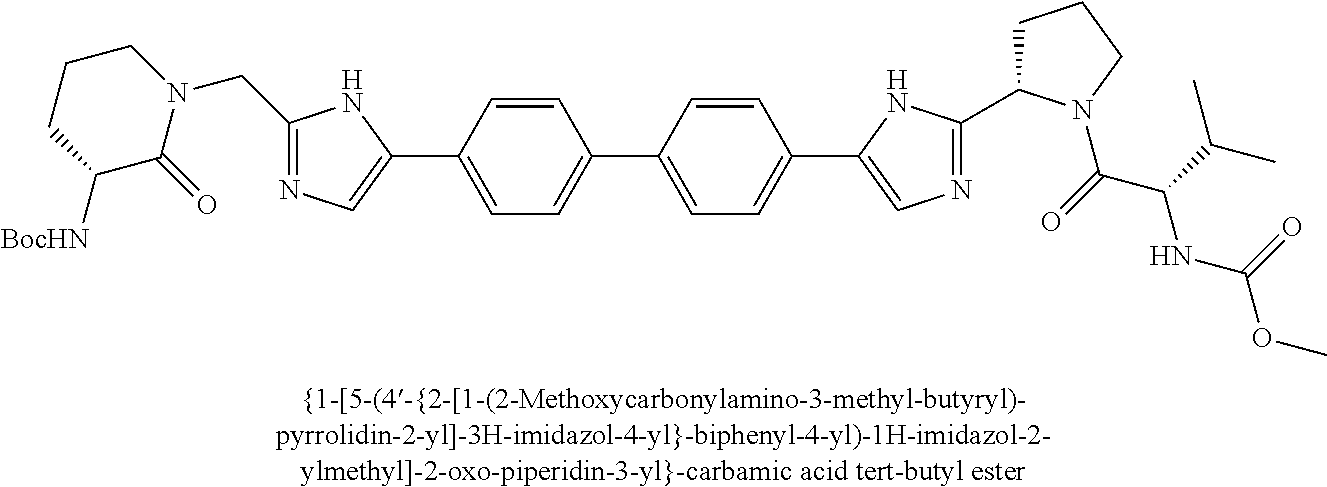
C1=CC(C2=CN=C(CN3CCCC([BocHN])C3=O)N2)=CC=C1C1=CC=C(C2=CN=C(C3CCCN3C(=O)C(C(C)C)NC(OC)=O)N2)C=C1
